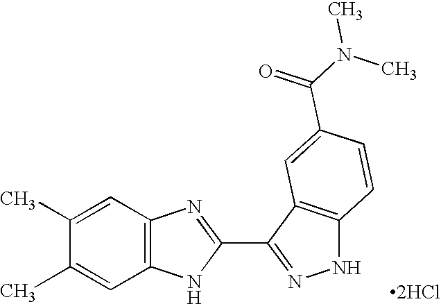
C1(C)=CC2=C(C=C1C)NC(C1=NNC3=C1C=C(C(N(C)C)=O)C=C3)=N2.[2HCl]
